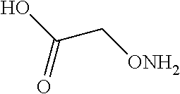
OC(C[ONH2])=O
